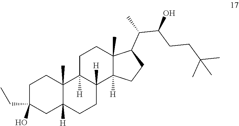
C1C(CC)(O)CC2([H])C(C)(C1)C1([H])C([H])(CC2)C2([H])C(C)(CC1)C(C(C(CCC(C)(C)C)O)C)CC2
